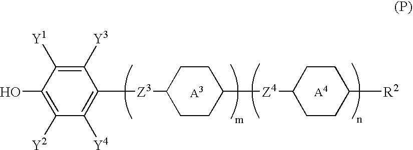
C1([Y2])=C(O)C([Y1])=C([Y3])C([Z3]C2CCC([Z4]C3CCC([R2])CC3)CC2)=C1[Y4]
